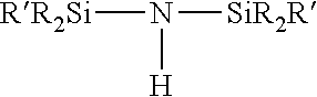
[RR2Si]N([SiR2R])[H]
